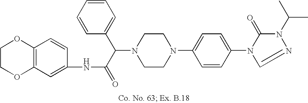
N1(C(C(=O)NC2=CC3=C(C=C2)OCCO3)C2=CC=CC=C2)CCN(C2=CC=C(N3C(=O)N(C(C)C)N=C3)C=C2)CC1
